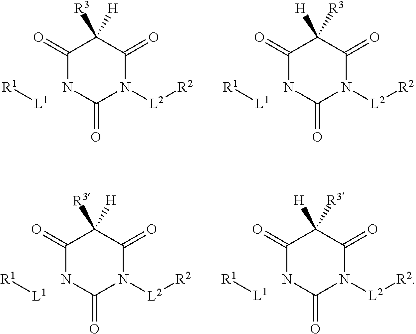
C1(=O)NC(=O)N([L2][R2])C(=O)C1([R3])[H].C1(=O)NC(=O)N([L2][R2])C(=O)C1([H])[R3].[L1][R1].[L1][R1].C1(=O)NC(=O)N([L2][R2])C(=O)C1([R3])[H].C1(=O)NC(=O)N([L2][R2])C(=O)C1([H])[R3].[L1][R1].[L1][R1]
